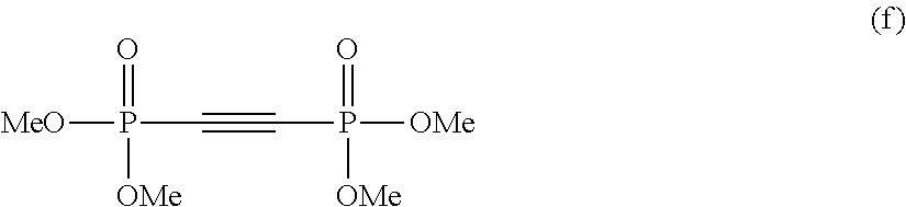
P([MeO])(C#CP([OMe])(=O)[OMe])(=O)[OMe]
